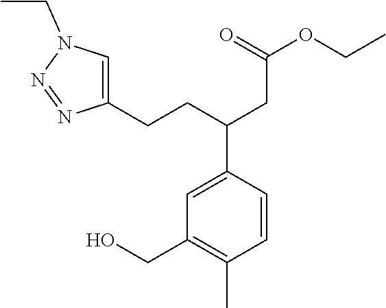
C(CC1=CN(CC)N=N1)C(CC(OCC)=O)C1=CC(CO)=C(C)C=C1
